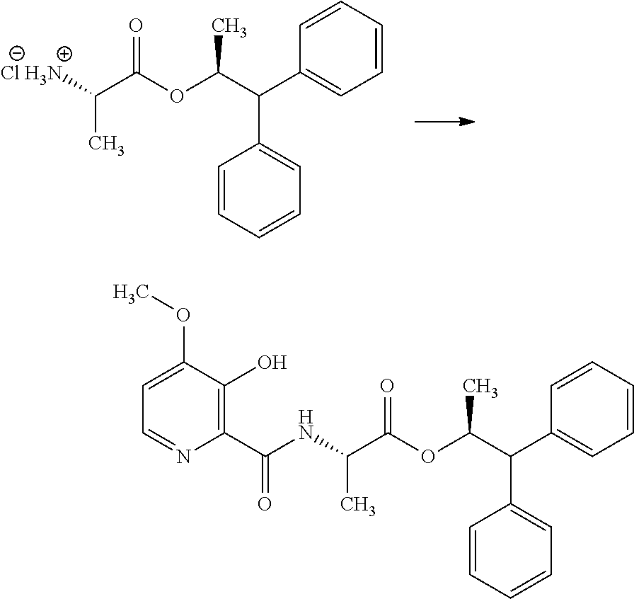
C1=CC=CC(C(C2=CC=CC=C2)C(OC(=O)C(C)[Cl H3N])C)=C1.C1=CC=CC(C(C2=CC=CC=C2)C(OC(=O)C(C)NC(C2=C(O)C(OC)=CC=N2)=O)C)=C1
